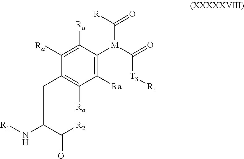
C1([Ra])=C([Ra])C(CC(N[R1])C([R2])=O)=C([Ra])C([Ra])=C1[M](C([T3][R])=O)C([R])=O
